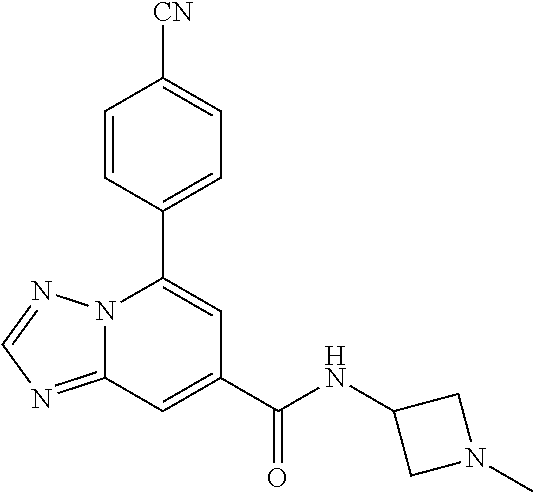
C12=NC=NN1C(C1=CC=C([CN])C=C1)=CC(C(NC1CN(C)C1)=O)=C2
